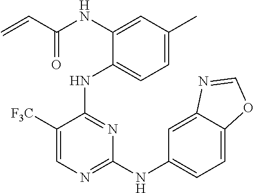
N(C1=CC(C)=CC=C1NC1=NC(NC2=CC=C3C(=C2)N=CO3)=NC=C1[F3C])C(C=C)=O
